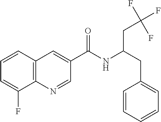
C1=CC2=C(C(F)=C1)N=CC(C(NC(CC1=CC=CC=C1)CC(F)(F)F)=O)=C2
